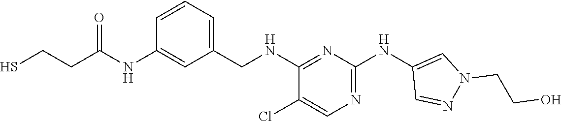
C1=CC=C(CNC2=NC(NC3=CN(CCO)N=C3)=NC=C2Cl)C=C1NC(CCS)=O
